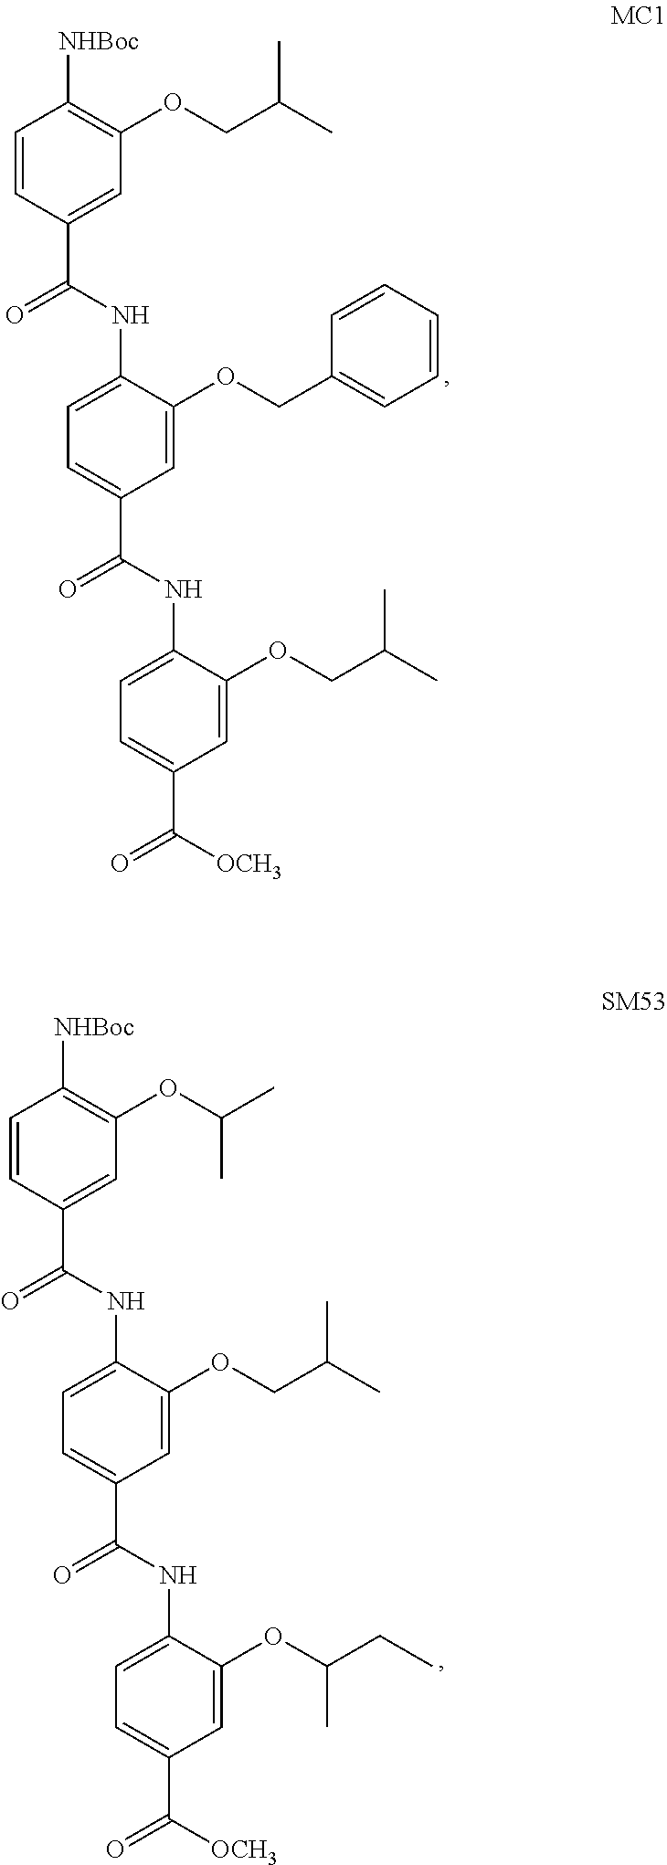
C1=CC(C(NC2=CC=C(C(NC3=CC=C(C([OCH3])=O)C=C3OCC(C)C)=O)C=C2OCC2=CC=CC=C2)=O)=CC(OCC(C)C)=C1[NHBoc].C1=CC(C(NC2=CC=C(C(NC3=CC=C(C([OCH3])=O)C=C3OC(CC)C)=O)C=C2OCC(C)C)=O)=CC(OC(C)C)=C1[NHBoc]
